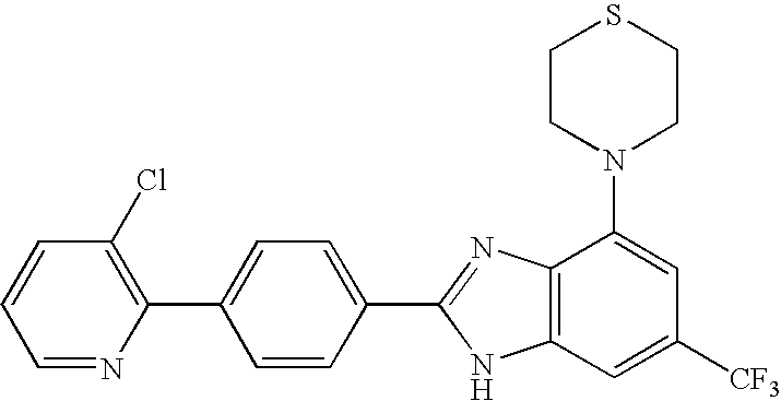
C1=NC(C2=CC=C(C3=NC4=C(N3)C=C([CF3])C=C4N3CCSCC3)C=C2)=C(Cl)C=C1
